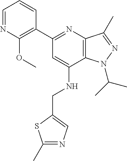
C1=NC(OC)=C(C2=NC3=C(C(NCC4=CN=C(C)S4)=C2)N(C(C)C)N=C3C)C=C1
